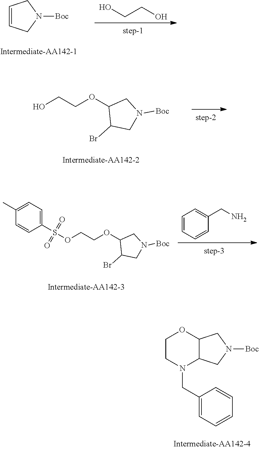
C1=CCN([Boc])C1.OCCO.OCCOC1C(Br)CN([Boc])C1.C1CN(CC2=CC=CC=C2)C2C(O1)CN([Boc])C2.O(CCOC1C(Br)CN([Boc])C1)S(=O)(=O)C1=CC=C(C)C=C1.C1=CC=CC(CN)=C1
